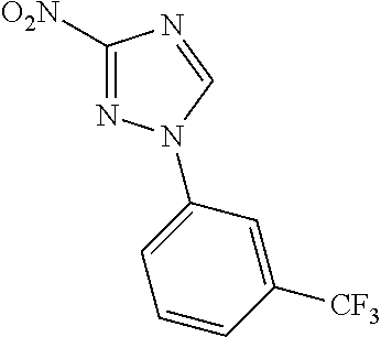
C1([O2N])=NN(C2=CC=CC([CF3])=C2)C=N1
